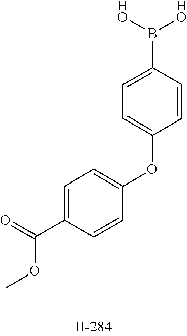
C1=C(B([HO])[HO])C=CC(OC2=CC=C(C(OC)=O)C=C2)=C1
